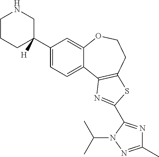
C1(C2([H])CCCNC2)=CC=C2C(=C1)OCCC1=C2N=C(C2=NC(C)=NN2C(C)C)S1
